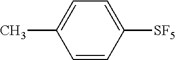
C1=CC([SF5])=CC=C1C
